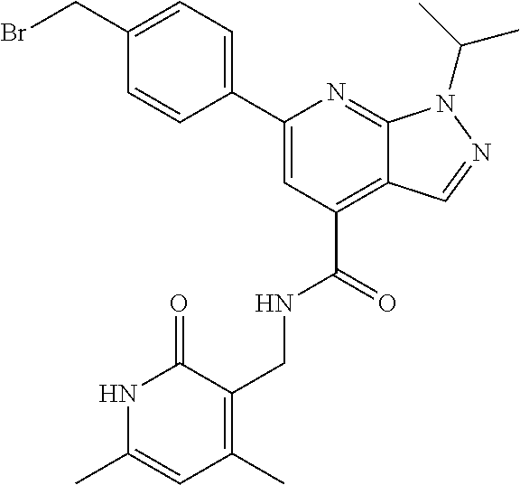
C1(C2=CC=C(CBr)C=C2)=CC(C(=O)NCC2=C(C)C=C(C)NC2=O)=C2C(=N1)N(C(C)C)N=C2
